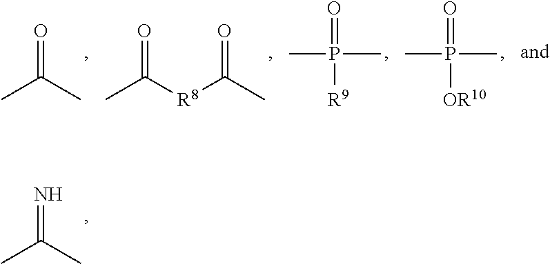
N=C(C)C.O=C(C)C.O=C([R8]C(C)=O)C.[R9]P(=O)(C)C.[OR10]P(=O)(C)C
